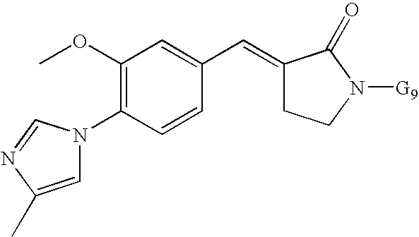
C1=C(C)N=CN1C1=C(OC)C=C(C=C2CCN([G9])C2=O)C=C1
